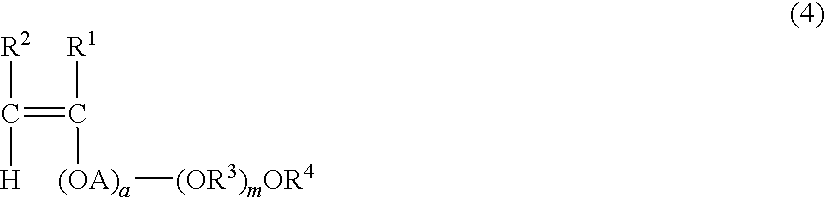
C(=C([R1])[(OA)a][(OR3)mOR4])([R2])[H]
